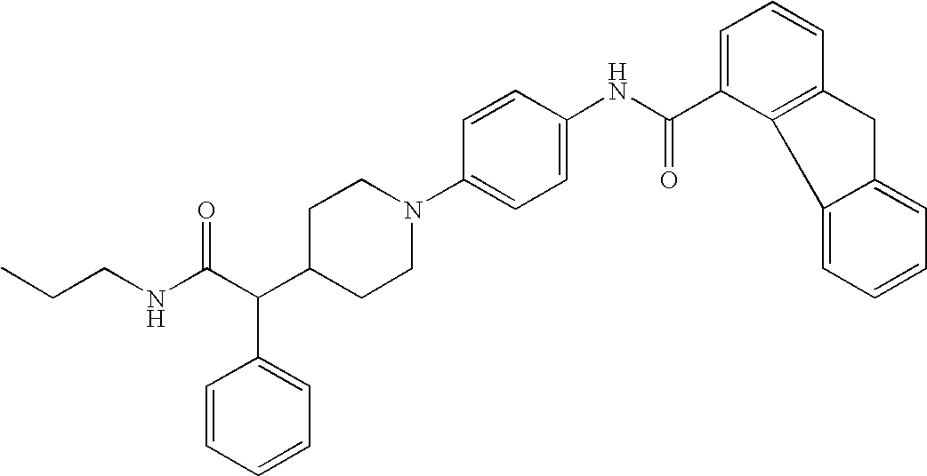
C(CNC(C(C1CCN(C2=CC=C(NC(C3=CC=CC4=C3C3=CC=CC=C3C4)=O)C=C2)CC1)C1=CC=CC=C1)=O)C
